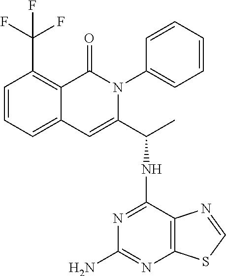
C12=CC=CC(C(F)(F)F)=C1C(=O)N(C1=CC=CC=C1)C(C(NC1=NC(N)=NC3=C1N=CS3)C)=C2
